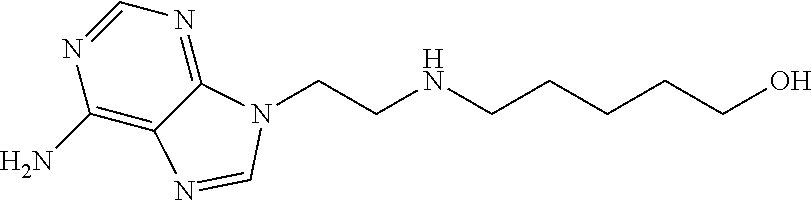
N1=CN=C2C(=C1N)N=CN2CCNCCCCCO
